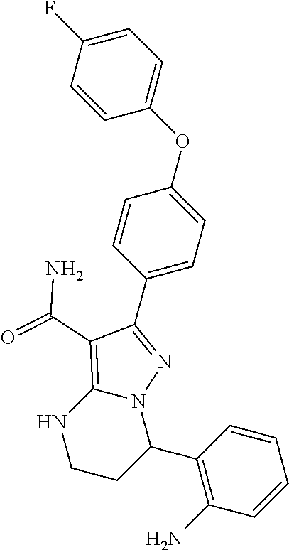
C1=C(F)C=CC(OC2=CC=C(C3=NN4C(=C3C(=O)N)NCCC4C3=C(N)C=CC=C3)C=C2)=C1
